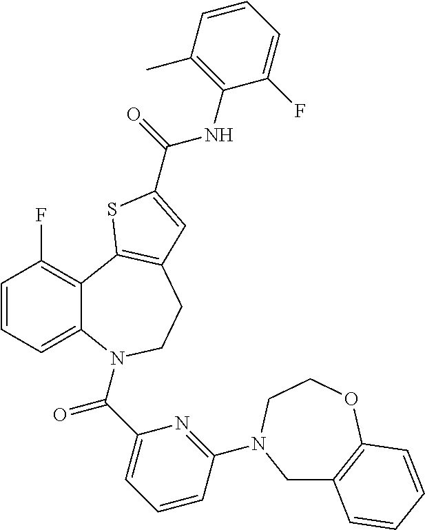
C1=CC=C2C(=C1F)C1=C(CCN2C(C2=CC=CC(N3CC4=C(OCC3)C=CC=C4)=N2)=O)C=C(C(=O)NC2=C(C)C=CC=C2F)S1
